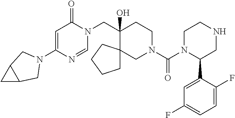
C1(N2CC3CC3C2)=CC(=O)N(CC2(O)CCN(C(=O)N3C(C4=CC(F)=CC=C4F)CNCC3)CC23CCCC3)C=N1
